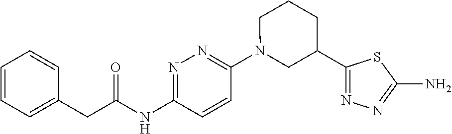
C1=CC=C(CC(NC2=NN=C(N3CC(C4=NN=C(N)S4)CCC3)C=C2)=O)C=C1
